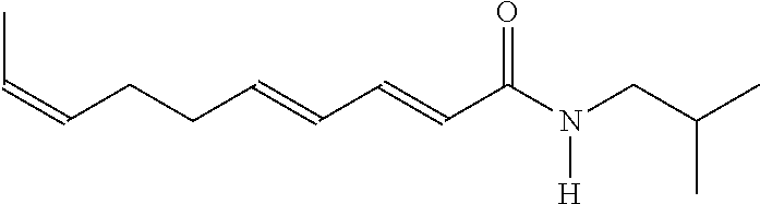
C(CC=CC=CC(N(CC(C)C)[H])=O)C=CC
